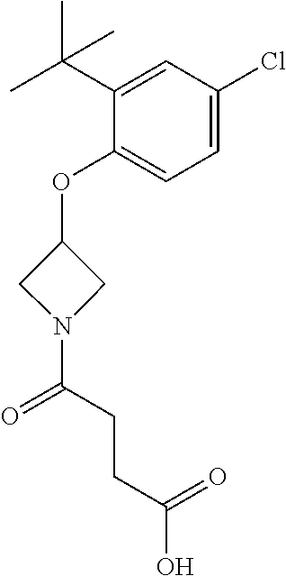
N1(C(CCC(O)=O)=O)CC(OC2=CC=C(Cl)C=C2C(C)(C)C)C1
